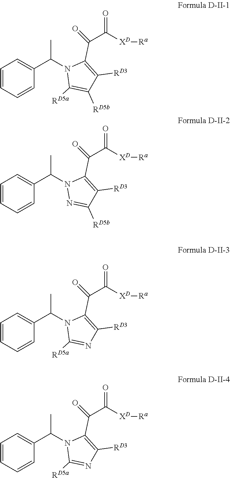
C1=CC=CC(C(N2C([RD5a])=C([RD5b])C([RD3])=C2C(C([XD][Ra])=O)=O)C)=C1.C1=CC=CC(C(N2N=C([RD5b])C([RD3])=C2C(C([XD][Ra])=O)=O)C)=C1.C1=CC=CC(C(N2C([RD5a])=NC([RD3])=C2C(C([XD][Ra])=O)=O)C)=C1.C1=CC=CC(C(N2C([RD5a])=NC([RD3])=C2C(C([XD][Ra])=O)=O)C)=C1
